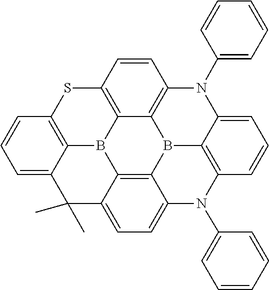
C1=CC=CC=C1N1C2=C3B4C5=C6C(=CC=C5N(C5=CC=CC=C5)C5=C4C1=CC=C5)C(C)(C)C1=CC=CC4=C1B6C3=C(S4)C=C2
